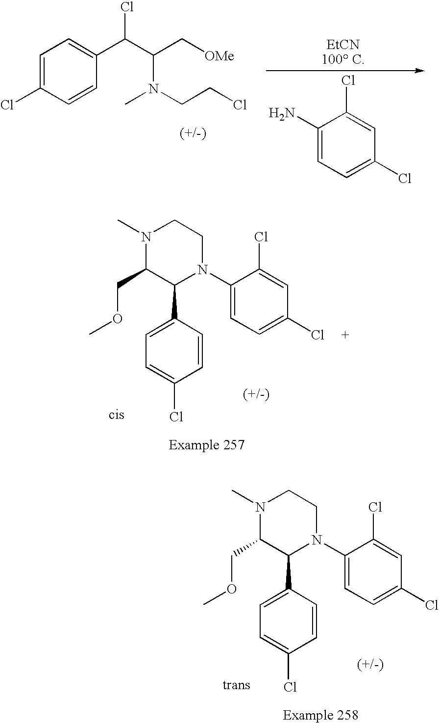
N1(C)C(COC)C(C2=CC=C(Cl)C=C2)N(C2=CC=C(Cl)C=C2Cl)CC1.C1=C(Cl)C=CC(C(C(C[OMe])N(C)CCCl)Cl)=C1.C1(N)=CC=C(Cl)C=C1Cl.N1(C)C(COC)C(C2=CC=C(Cl)C=C2)N(C2=CC=C(Cl)C=C2Cl)CC1
